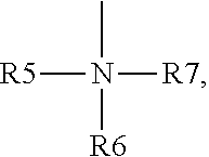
N([R7])([R6])([R5])C
